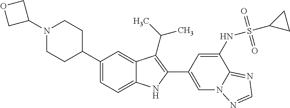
C1(N2CCC(C3=CC=C4C(=C3)C(C(C)C)=C(C3=CN5C(=NC=N5)C(NS(C5CC5)(=O)=O)=C3)N4)CC2)COC1
